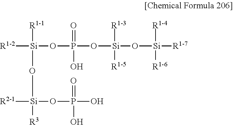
[R1-2][Si]([R1-1])(O[Si]([R2-1])(OP(=O)(O)O)[R3])OP(=O)(O)O[Si]([R1-3])([R1-5])O[Si]([R1-4])([R1-6])[R1-7]
